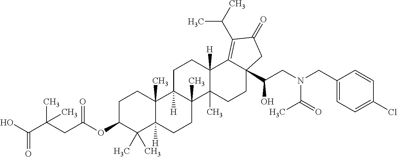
C1C(OC(CC(C(O)=O)(C)C)=O)C(C)(C)C2([H])C(C)(C1)C1([H])C(C)(CC2)C2(C)C([H])(CC1)C1=C(C(C)C)C(=O)CC1(C(CN(CC1=CC=C(Cl)C=C1)C(=O)C)O)CC2
